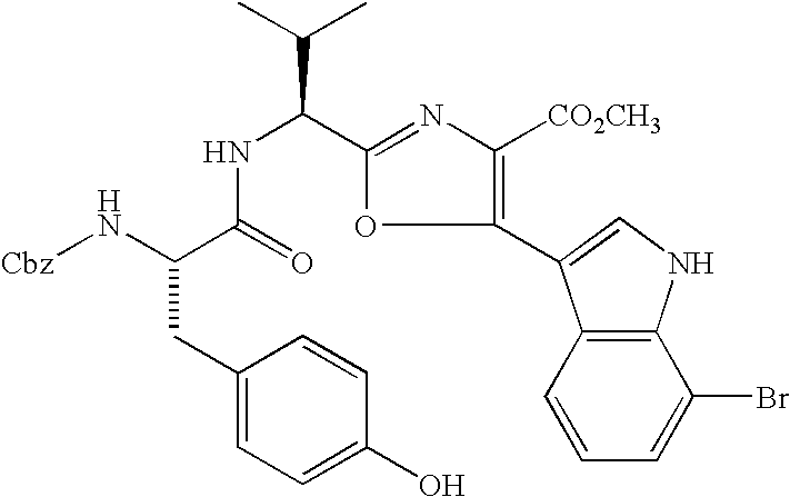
N(C(C1=NC([CO2CH3])=C(C2=CNC3=C2C=CC=C3Br)O1)C(C)C)C(C(N[Cbz])CC1=CC=C(O)C=C1)=O
